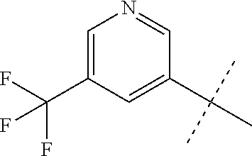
CC(C)(C)C1=CC(C(F)(F)F)=CN=C1
